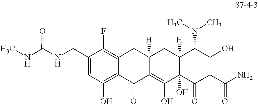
C1(CNC(NC)=O)=CC(O)=C2C(=C1F)CC1([H])C(=C(O)C3(O)C([H])(C1)C(N(C)C)C(O)=C(C(N)=O)C3=O)C2=O
